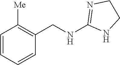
C1=CC=CC(CNC2=NCCN2)=C1[Me]
